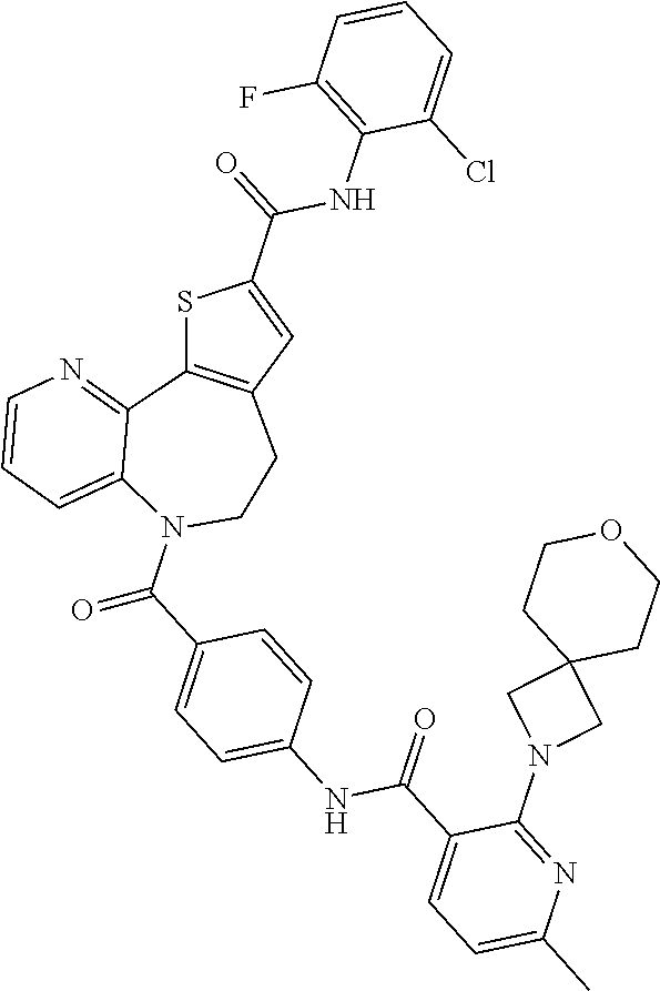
S1C2=C(C=C1C(NC1=C(F)C=CC=C1Cl)=O)CCN(C(=O)C1=CC=C(NC(=O)C3=CC=C(C)N=C3N3CC4(C3)CCOCC4)C=C1)C1=CC=CN=C21
